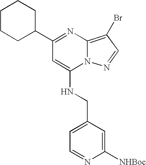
C1CCC(C2=NC3=C(Br)C=NN3C(NCC3=CC=NC([NHBoc])=C3)=C2)CC1
